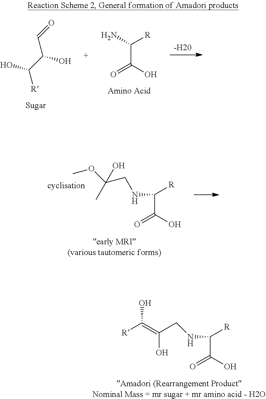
NC([R])C(O)=O.O=CC(C([R])O)O.[-H20].N(C([R])C(O)=O)CC(OC)(C)O.N(C([R])C(O)=O)CC(=C([R])O)O
